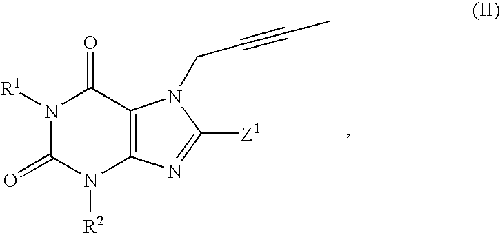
N1([R1])C(=O)N([R2])C2=C(C1=O)N(CC#CC)C([Z1])=N2
